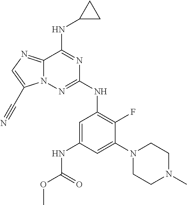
N(C1=NN2C(=NC=C2C#N)C(NC2CC2)=N1)C1=C(F)C(N2CCN(C)CC2)=CC(NC(OC)=O)=C1
